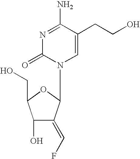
N1=C(N)C(CCO)=CN(C2C(=CF)C(O)C(CO)O2)C1=O
